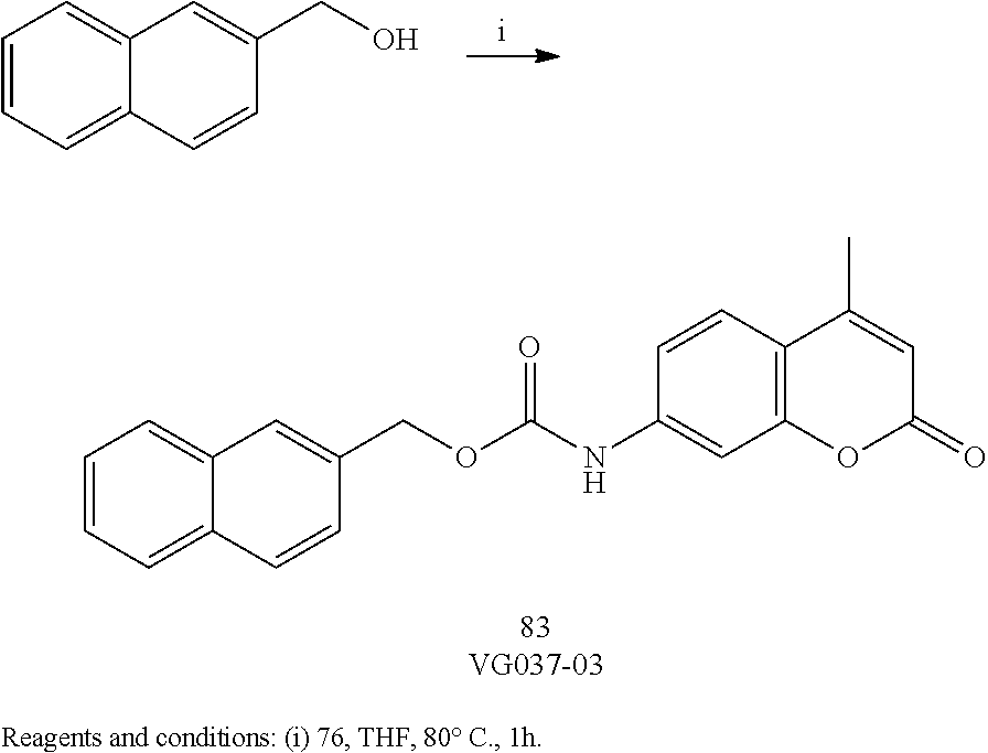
C1=CC=C2C(=C1)C=C(COC(NC1=CC3=C(C=C1)C(C)=CC(=O)O3)=O)C=C2.C1=CC=C2C(=C1)C=C(CO)C=C2
